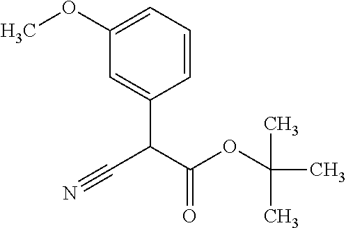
C1(OC)=CC=CC(C(C(OC(C)(C)C)=O)C#N)=C1
